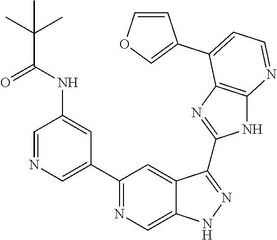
C1=NC=C(C2=NC=C3C(=C2)C(C2=NC4=C(N2)N=CC=C4C2=COC=C2)=NN3)C=C1NC(=O)C(C)(C)C
